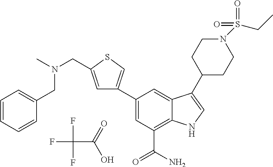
C1(C2=CSC(CN(C)CC3=CC=CC=C3)=C2)=CC(C(N)=O)=C2C(=C1)C(C1CCN(S(=O)(=O)CC)CC1)=CN2.FC(F)(C(=O)O)F
